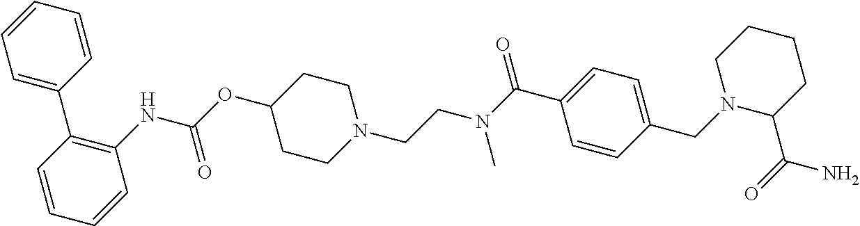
C1=CC(C2=CC=CC=C2)=C(NC(OC2CCN(CCN(C(C3=CC=C(CN4CCCCC4C(=O)N)C=C3)=O)C)CC2)=O)C=C1
